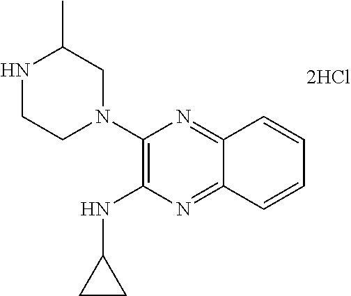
C1(N2CC(C)NCC2)=C(NC2CC2)N=C2C(=N1)C=CC=C2
